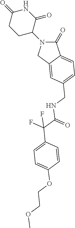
C1(=O)N(C2CCC(=O)NC2=O)CC2=CC(CNC(C(C3=CC=C(OCCOC)C=C3)(F)F)=O)=CC=C12
